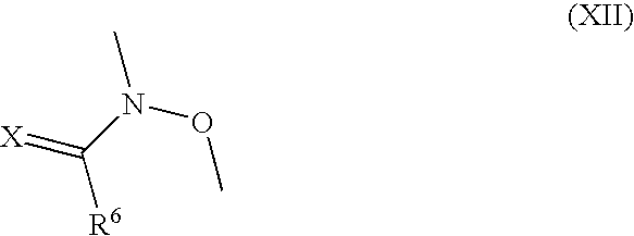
[R6]C(N(OC)C)=[X]
